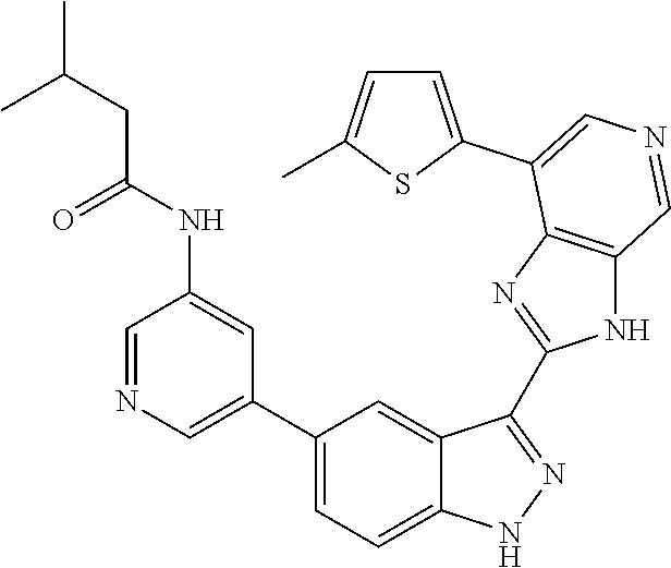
C1(C2=CN=CC(NC(CC(C)C)=O)=C2)=CC=C2C(=C1)C(C1=NC3=C(N1)C=NC=C3C1=CC=C(C)S1)=NN2
